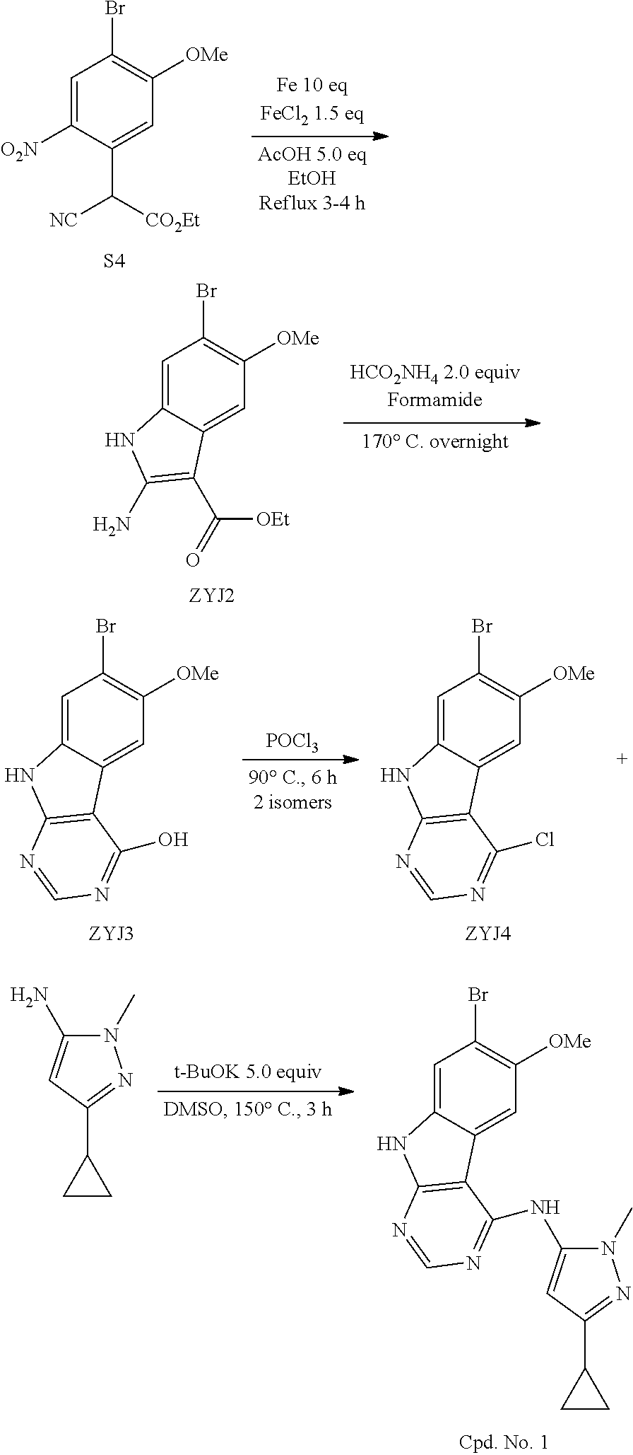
C1=C([O2N])C(C([CO2Et])[NC])=CC([OMe])=C1Br.[S4].C1=C2C(=CC([OMe])=C1Br)C(C(=O)[OEt])=C(N)N2.C1=C2C(=CC([OMe])=C1Br)C1=C(N2)N=CN=C1O.[POCl3].C1=C2C(=CC([OMe])=C1Br)C1=C(N2)N=CN=C1Cl.N1(C)C(N)=CC(C2CC2)=N1.C1=C2C(=CC([OMe])=C1Br)C1=C(N2)N=CN=C1NC1=CC(C2CC2)=NN1C
